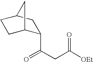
C1(C(CC([OEt])=O)=O)C2CCC(C1)C2
